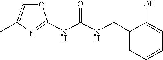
N(C(NCC1=CC=CC=C1O)=O)C1=NC(C)=CO1
